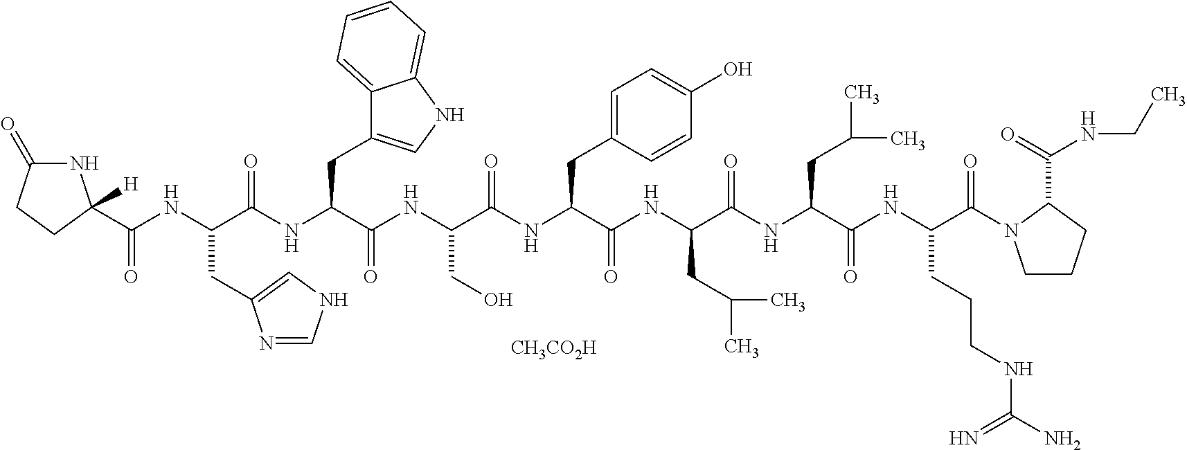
N1C(=O)CCC1(C(NC(C(NC(C(NC(CO)C(=O)NC(CC1=CC=C(O)C=C1)C(=O)NC(CC(C)C)C(=O)NC(CC(C)C)C(=O)NC(CCCNC(=N)N)C(=O)N1CCCC1C(NCC)=O)=O)CC1=CNC2=CC=CC=C12)=O)CC1=CNC=N1)=O)[H].[CH3CO2H]
